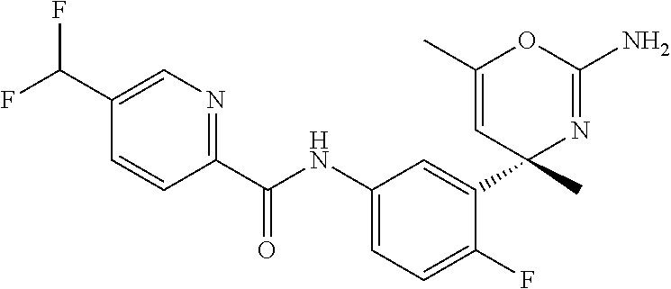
C1=C(C(F)F)C=CC(C(NC2=CC=C(F)C(C3(C)N=C(N)OC(C)=C3)=C2)=O)=N1
